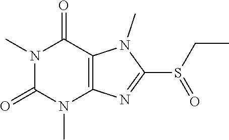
N1(C)C(=O)N(C)C2=C(C1=O)N(C)C(S(=O)CC)=N2
